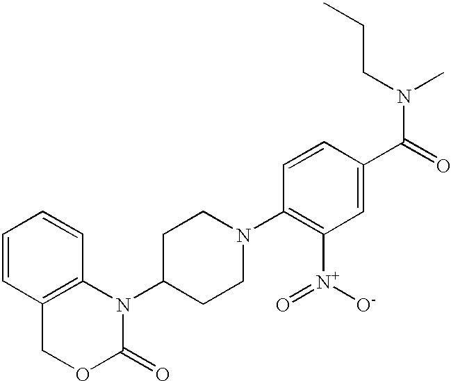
C12=C(N(C3CCN(C4=C([N+](=O)[O-])C=C(C(=O)N(C)CCC)C=C4)CC3)C(=O)OC1)C=CC=C2
